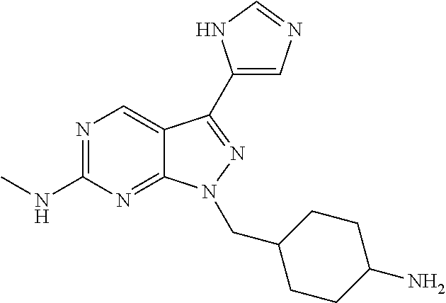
N1=C(NC)N=C2C(=C1)C(C1=CN=CN1)=NN2CC1CCC(N)CC1
